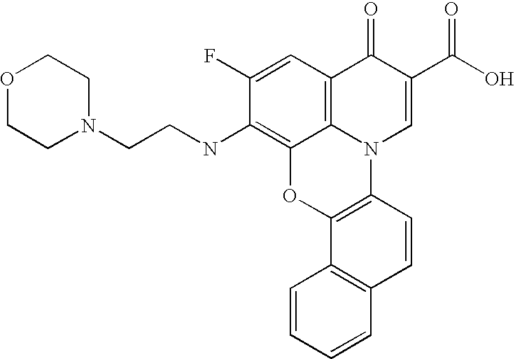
C12=C(NCCN3CCOCC3)C(F)=CC3=C1N(C1=C(O2)C2=C(C=C1)C=CC=C2)C=C(C(O)=O)C3=O
